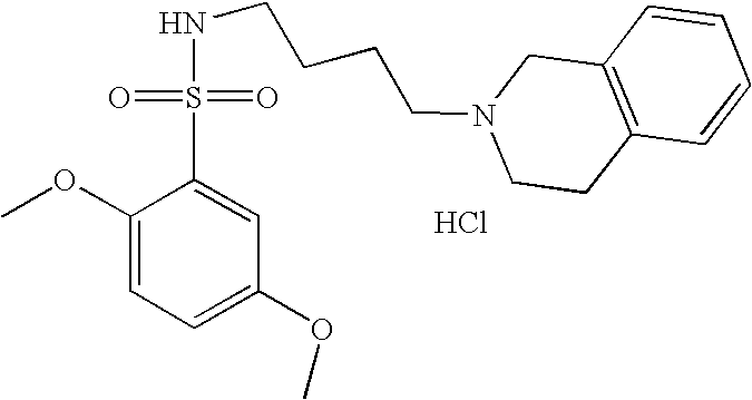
N(CCCCN1CCC2=C(C1)C=CC=C2)S(C1=CC(OC)=CC=C1OC)(=O)=O.Cl
